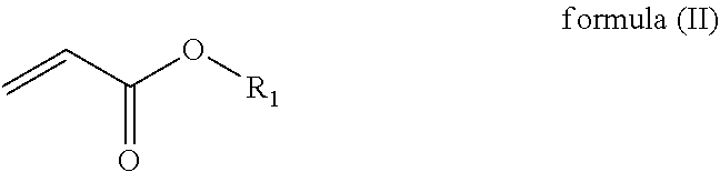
C=CC(O[R1])=O
